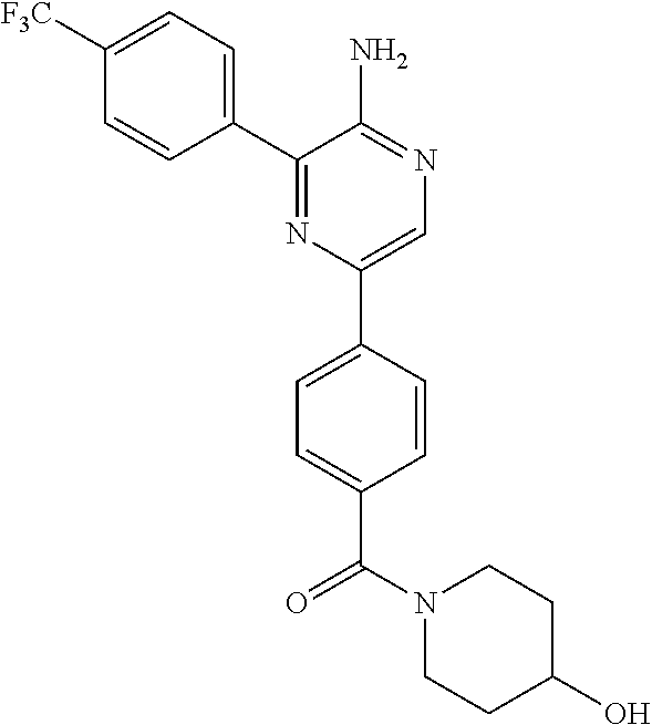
C1([F3C])=CC=C(C2=NC(C3=CC=C(C(N4CCC(O)CC4)=O)C=C3)=CN=C2N)C=C1
